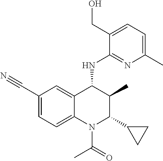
C1(C#N)=CC=C2C(=C1)C(NC1=NC(C)=CC=C1CO)C(C)C(C1CC1)N2C(=O)C
